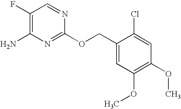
C1(F)=C(N)N=C(OCC2=CC(OC)=C(OC)C=C2Cl)N=C1
